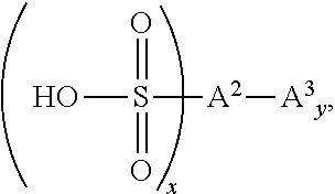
OS([A2][A3y])(=O)=O
